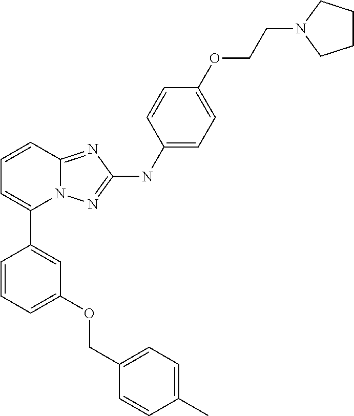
C1=CC2=NC(NC3=CC=C(OCCN4CCCC4)C=C3)=NN2C(C2=CC(OCC3=CC=C(C)C=C3)=CC=C2)=C1
